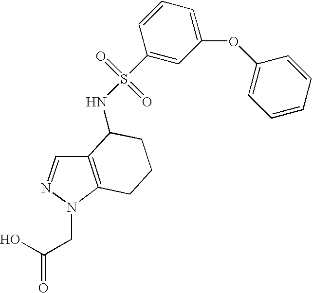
C12=C(N(CC(=O)O)N=C1)CCCC2NS(=O)(=O)C1=CC(OC2=CC=CC=C2)=CC=C1
